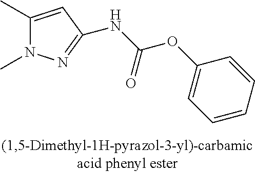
C1(C)=CC(NC(=O)OC2=CC=CC=C2)=NN1C
